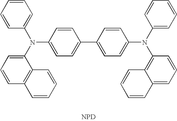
C1=CC(N(C2=CC=CC3=C2C=CC=C3)C2=CC=CC=C2)=CC=C1C1=CC=C(N(C2=CC=CC=C2)C2=C3C(=CC=C2)C=CC=C3)C=C1.[NPD]
